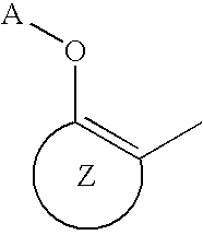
O([A])C=CC
